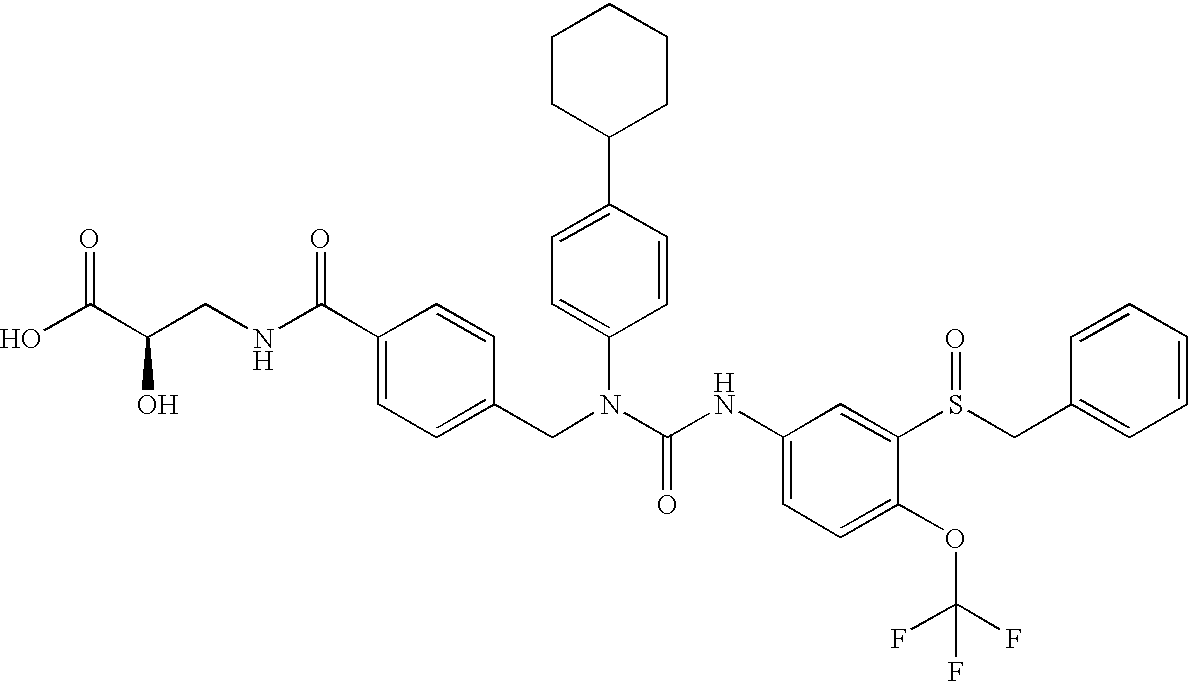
OC(C(CNC(C1=CC=C(CN(C(NC2=CC=C(OC(F)(F)F)C(S(CC3=CC=CC=C3)=O)=C2)=O)C2=CC=C(C3CCCCC3)C=C2)C=C1)=O)O)=O
